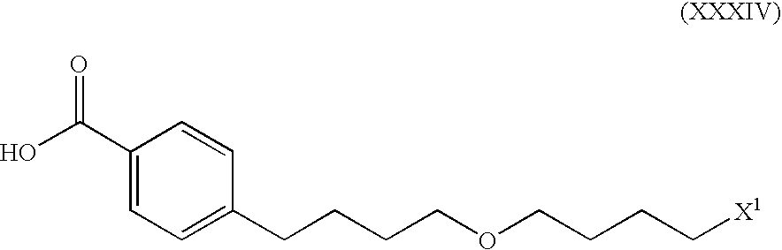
C1(C(O)=O)=CC=C(CCCCOCCCC[X1])C=C1
